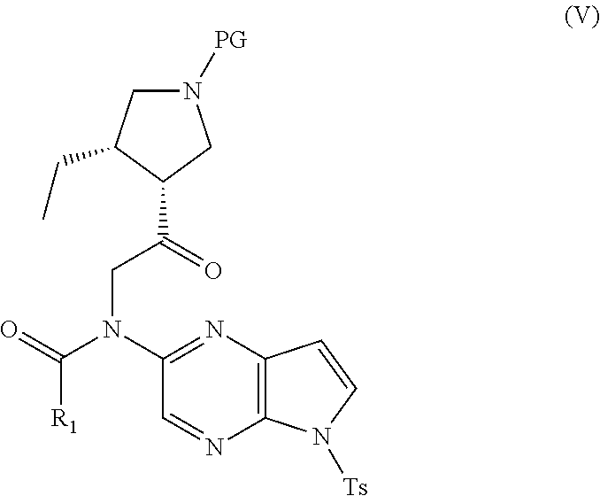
C([R1])(N(C1=NC2=C(N=C1)N([Ts])C=C2)CC(C1CN([PG])CC1CC)=O)=O
